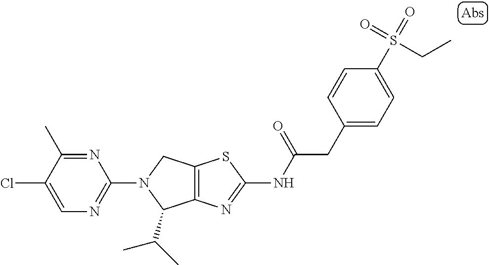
C12=C(N=C(NC(CC3=CC=C(S(=O)(=O)CC)C=C3)=O)S1)C(C(C)C)N(C1=NC=C(Cl)C(C)=N1)C2
